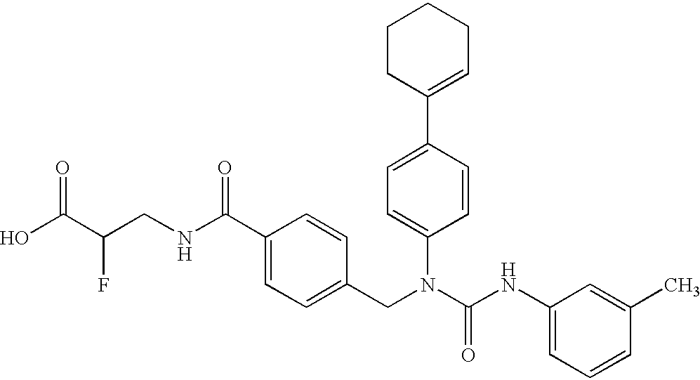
OC(C(CNC(C1=CC=C(CN(C(NC2=CC=CC(C)=C2)=O)C2=CC=C(C3=CCCCC3)C=C2)C=C1)=O)F)=O
